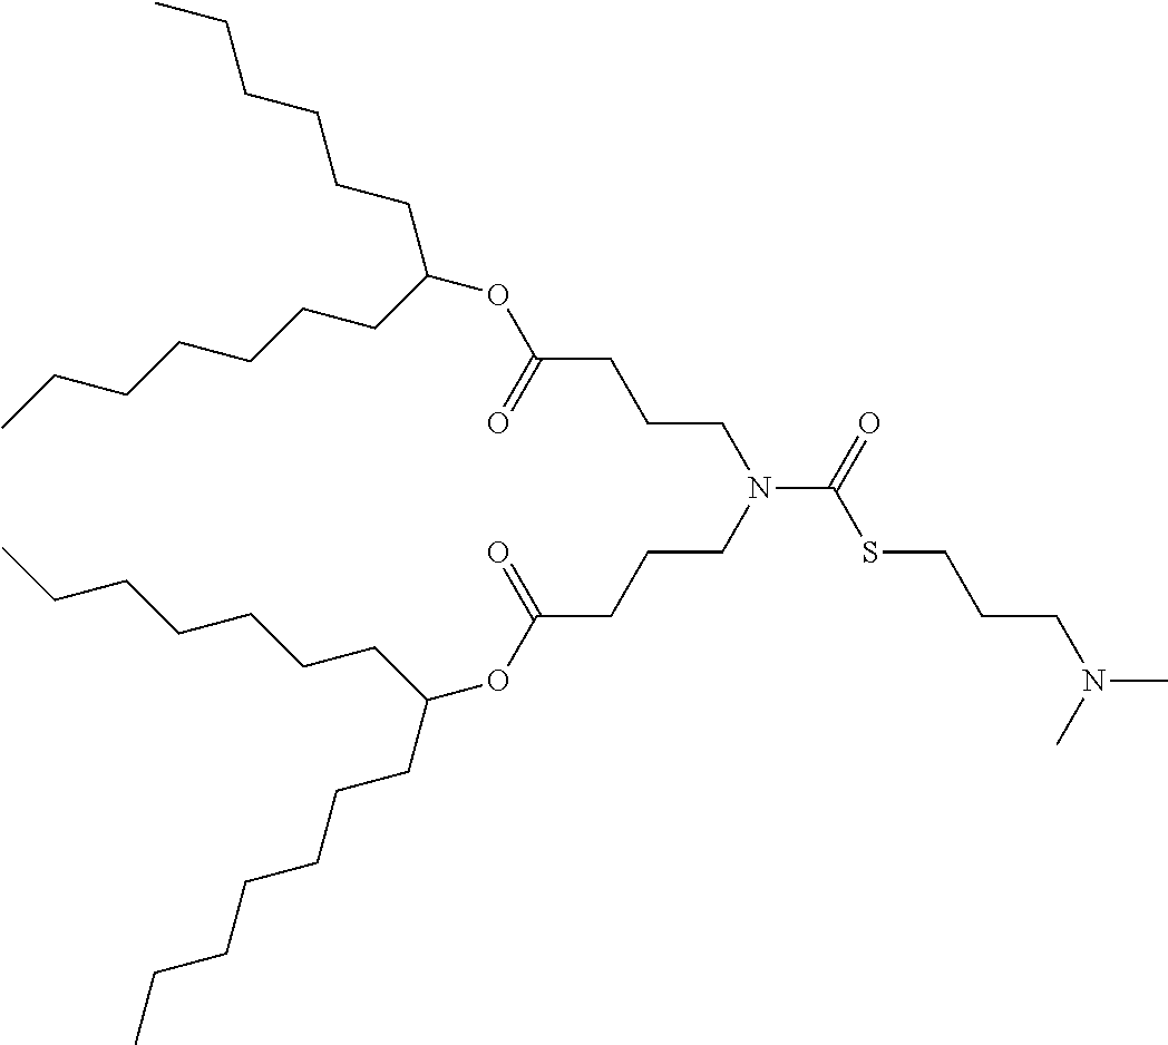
C(N(CCCC(OC(CCCCCCC)CCCCCCC)=O)CCCC(OC(CCCCCC)CCCCCCC)=O)(=O)SCCCN(C)C
